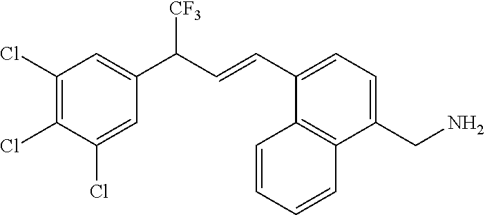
C1(Cl)=C(Cl)C(Cl)=CC(C(C=CC2=CC=C(CN)C3=C2C=CC=C3)[CF3])=C1
